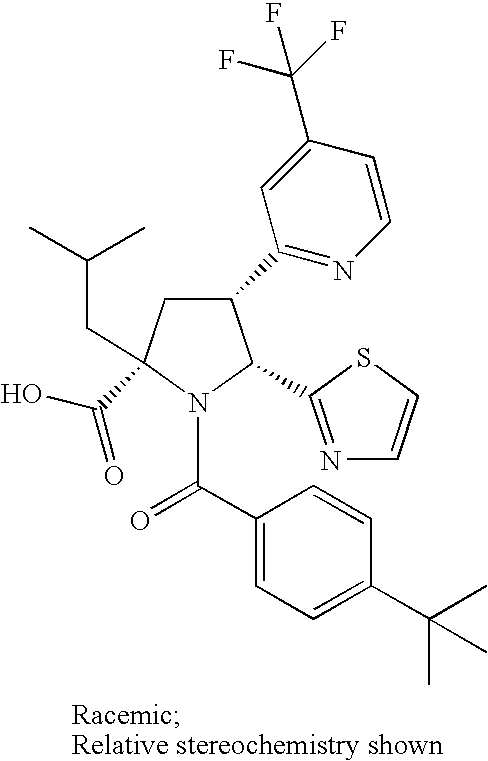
C1(C2=NC=CC(C(F)(F)F)=C2)CC(C(O)=O)(CC(C)C)N(C(C2=CC=C(C(C)(C)C)C=C2)=O)C1C1=NC=CS1
